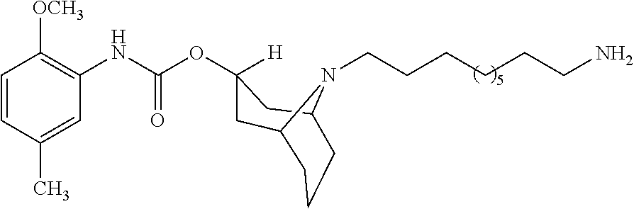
C12CC(OC(NC3=C([OCH3])C=CC(C)=C3)=O)([H])CC(N1CCCCCCN)CCC2
